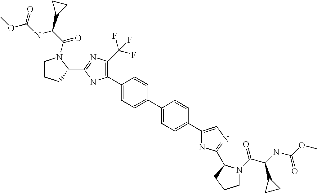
C1(C2=C(C(F)(F)F)N=C(C3N(C(C(C4CC4)NC(OC)=O)=O)CCC3)N2)=CC=C(C2=CC=C(C3=CN=C(C4N(C(C(NC(OC)=O)C5CC5)=O)CCC4)N3)C=C2)C=C1
